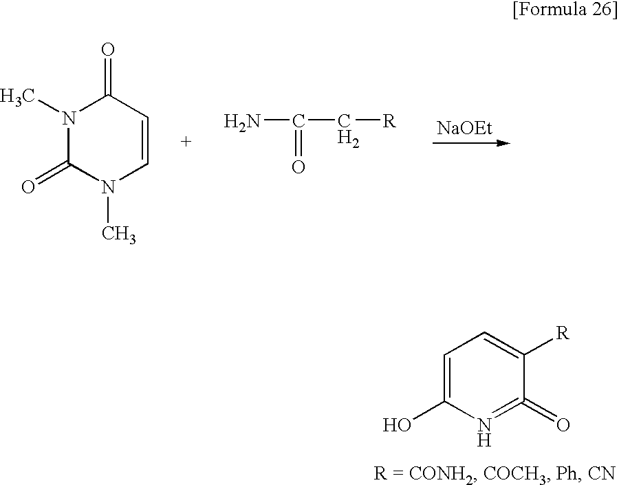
[NaOEt].C1=CC(=O)N(C)C(=O)N1C.NC(C[R])=O.C1=C(O)N=C(=O)C([R])=C1
